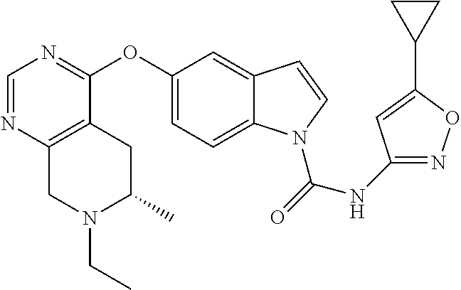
C1=NC2=C(C(OC3=CC=C4C(=C3)C=CN4C(=O)NC3=NOC(C4CC4)=C3)=N1)CC(C)N(CC)C2
